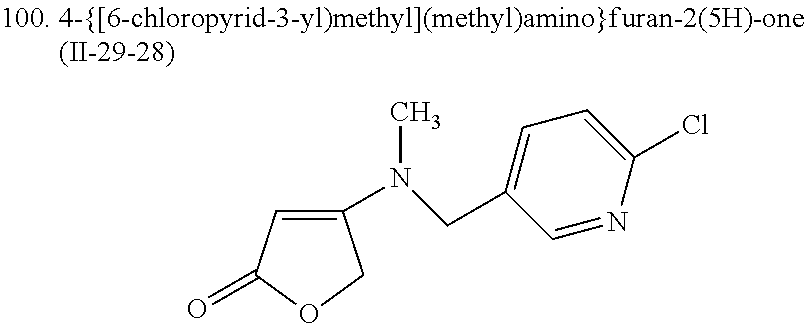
C1(N(C)CC2=CC=C(Cl)N=C2)=CC(=O)OC1
